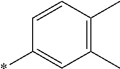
C1(*)=CC(C)=C(C)C=C1
